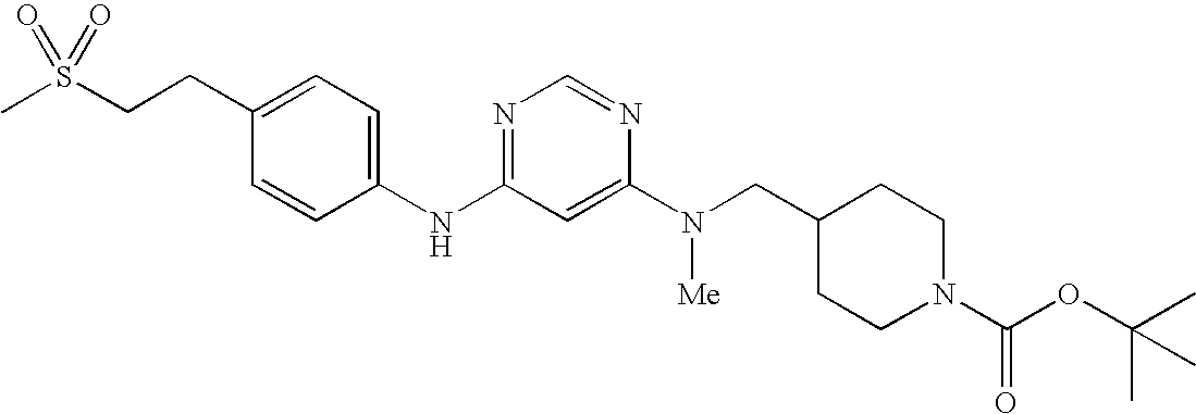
C1(CCS(C)(=O)=O)=CC=C(NC2=NC=NC(N([Me])CC3CCN(C(OC(C)(C)C)=O)CC3)=C2)C=C1
